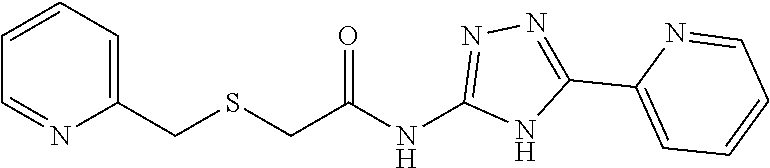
C(SCC(NC1=NN=C(C2=CC=CC=N2)N1)=O)C1=CC=CC=N1
